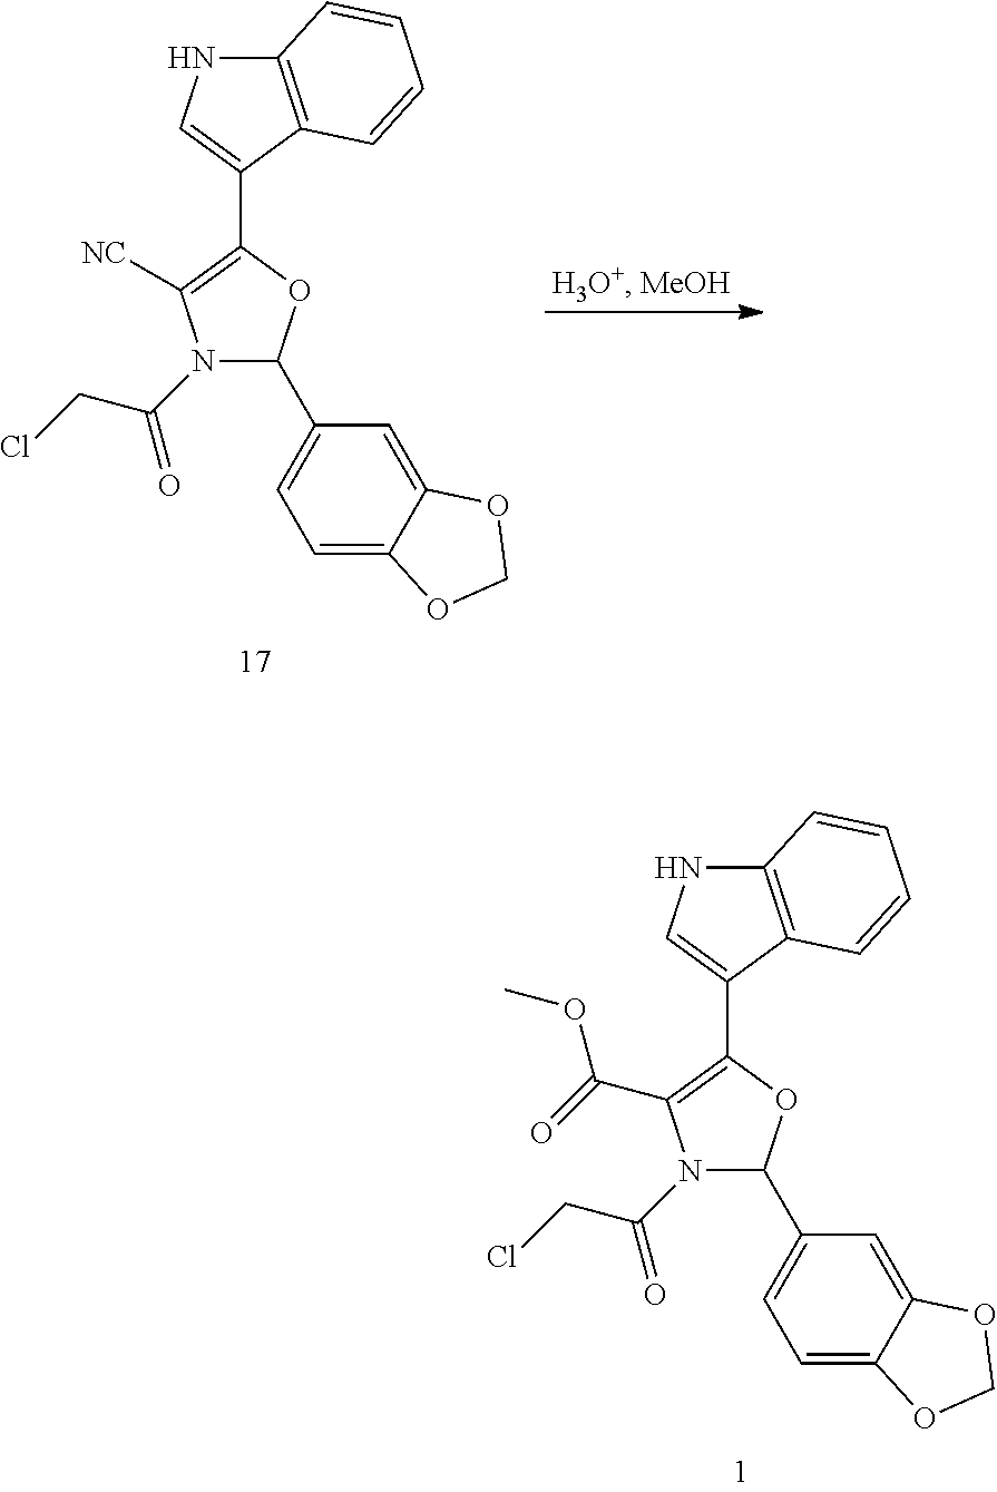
C1(C2=CNC3=C2C=CC=C3)=C(C(=O)OC)N(C(=O)CCl)C(C2=CC=C3C(=C2)OCO3)O1.C1(C2=CNC3=C2C=CC=C3)=C([NC])N(C(=O)CCl)C(C2=CC=C3C(=C2)OCO3)O1
